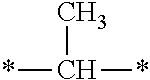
*C(*)C
